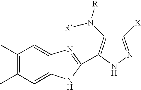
C1(C)=C(C)C=C2C(=C1)N=C(C1=C(N([R])[R])C([X])=NN1)N2
